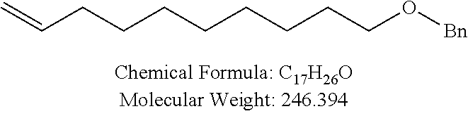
C=CCCCCCCCCO[Bn]
